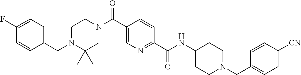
C1CN(C(C2=CN=C(C(=O)NC3CCN(CC4=CC=C([CN])C=C4)CC3)C=C2)=O)CC(C)(C)N1CC1=CC=C(F)C=C1
